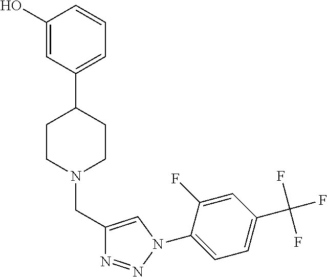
C1(O)=CC(C2CCN(CC3=CN(C4=CC=C(C(F)(F)F)C=C4F)N=N3)CC2)=CC=C1
